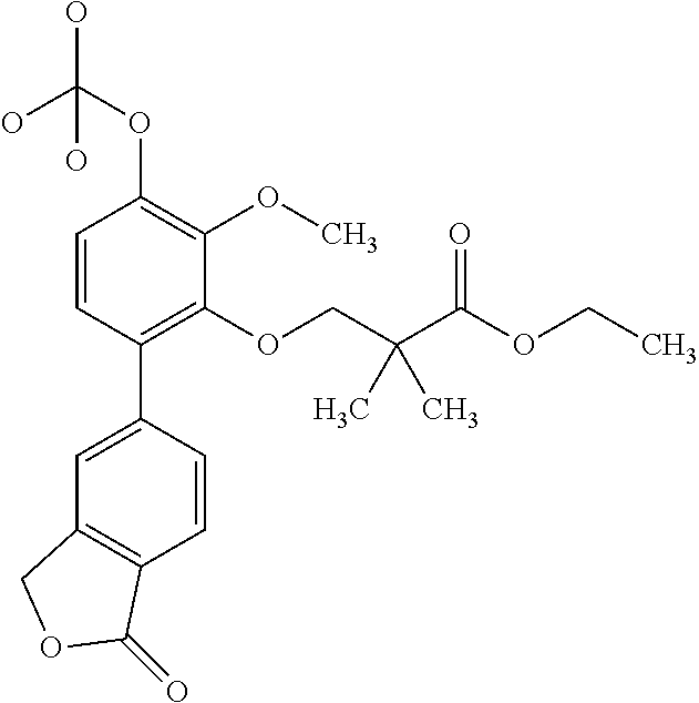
C1=CC(C2=CC3=C(C=C2)C(=O)OC3)=C(OCC(C(OCC)=O)(C)C)C(OC)=C1OC(O)(O)O
